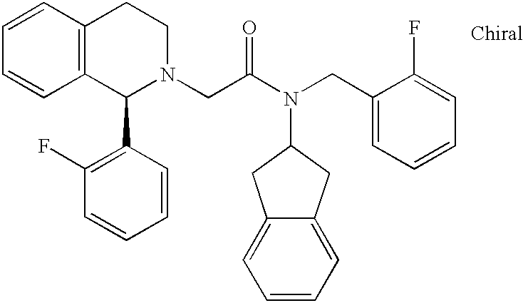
C1=CC2=C(C=C1)C(C1=C(F)C=CC=C1)N(CC(N(CC1=CC=CC=C1F)C1CC3=CC=CC=C3C1)=O)CC2
